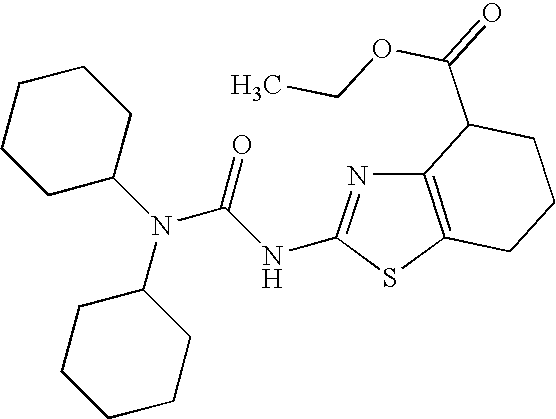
N(C1CCCCC1)(C1CCCCC1)C(NC1=NC2=C(S1)CCCC2C(=O)OCC)=O
